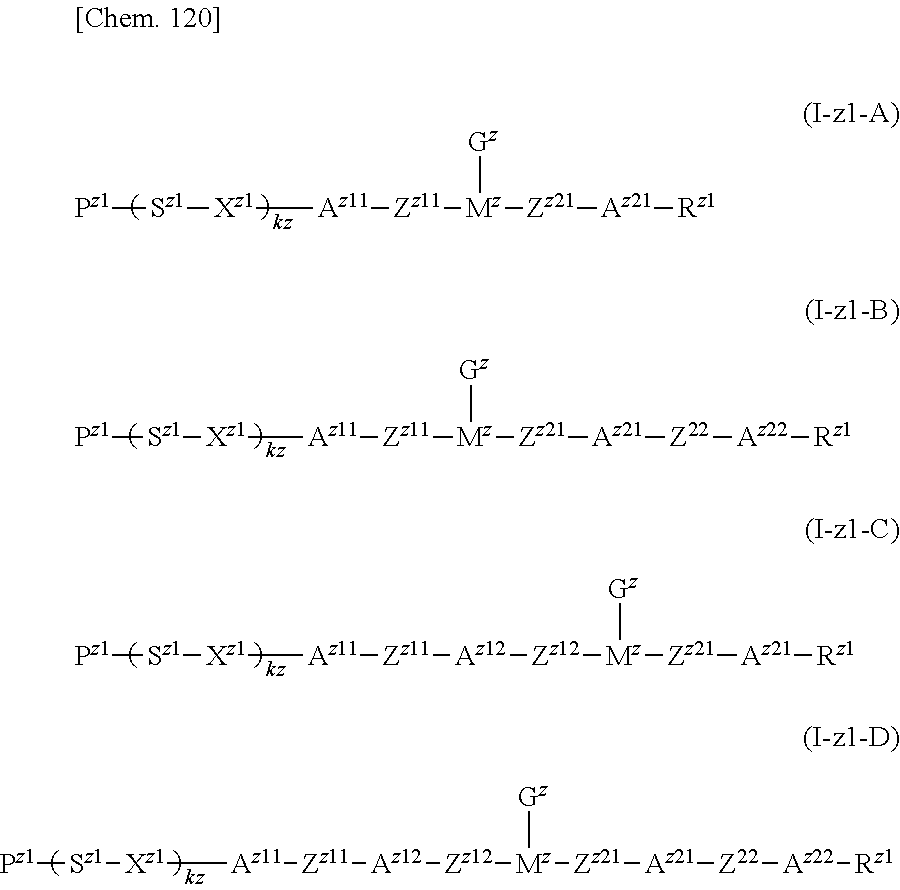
[Pz1][Sz1][Xz1][Az11][Zz11][Az12][Zz12][Mz]([Gz])[Zz21][Az21][Z22][Az22][Rz1].[Pz1][Sz1][Xz1][Az11][Zz11][Mz]([Gz])[Zz21][Az21][Rz1].[Pz1][Sz1][Xz1][Az11][Zz11][Mz]([Gz])[Zz21][Az21][Z22][Az22][Rz1].[Pz1][Sz1][Xz1][Az11][Zz11][Az12][Zz12][Mz]([Gz])[Zz21][Az21][Rz1]
